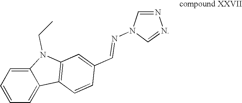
C1=CC=C2C(=C1)N(CC)C1=C2C=CC(C=NN2C=NN=C2)=C1
